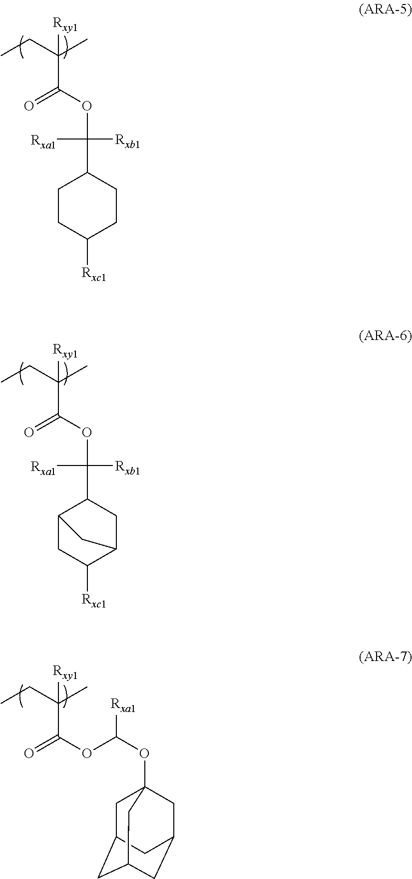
[Rxy1]C(CC)(C)C(OC([Rxa1])([Rxb1])C1CCC([Rxc1])CC1)=O.[Rxy1]C(CC)(C)C(OC([Rxa1])([Rxb1])C1C2CC([Rxc1])C(C1)C2)=O.[Rxy1]C(CC)(C)C(OC(OC12CC3CC(CC(C1)C3)C2)[Rxa1])=O
